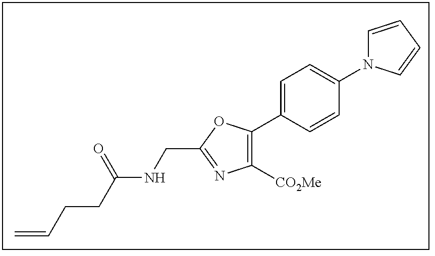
C1([CO2Me])=C(C2=CC=C(N3C=CC=C3)C=C2)OC(CNC(CCC=C)=O)=N1
